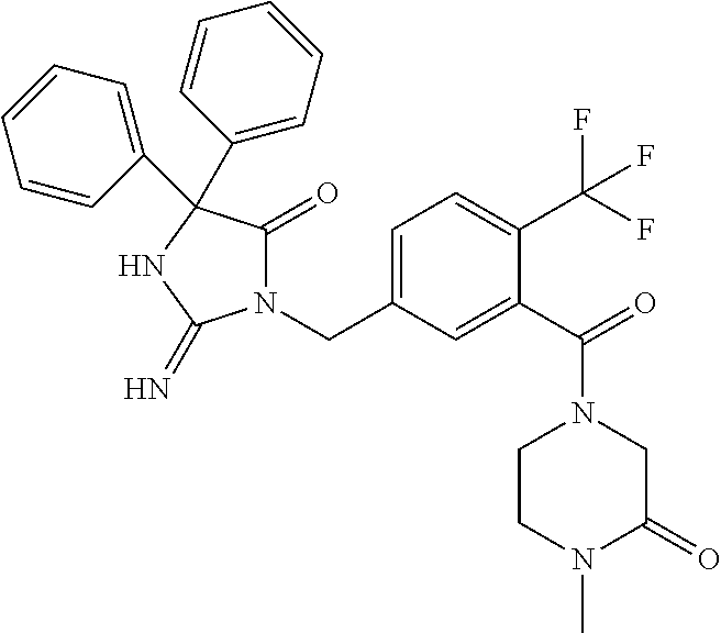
N1(CC2=CC=C(C(F)(F)F)C(C(=O)N3CCN(C)C(=O)C3)=C2)C(=O)C(C2=CC=CC=C2)(C2=CC=CC=C2)NC1=N
